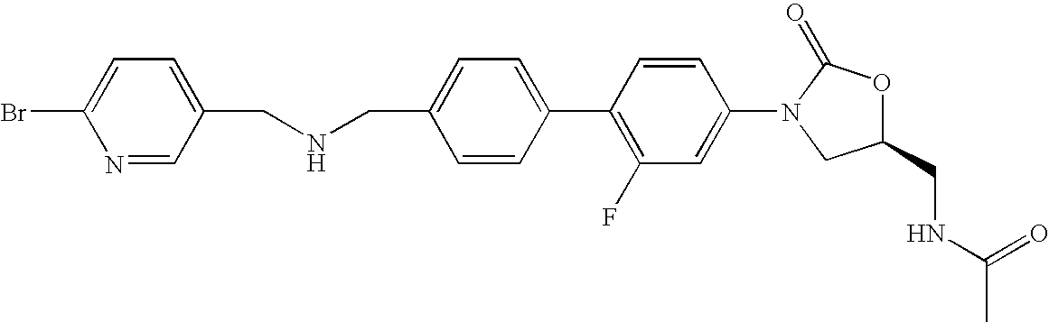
C1=C(CNCC2=CC=C(Br)N=C2)C=CC(C2=C(F)C=C(N3CC(CNC(C)=O)OC3=O)C=C2)=C1
